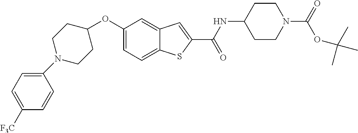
C1=C2C(=CC(OC3CCN(C4=CC=C([F3C])C=C4)CC3)=C1)C=C(C(=O)NC1CCN(C(=O)OC(C)(C)C)CC1)S2
